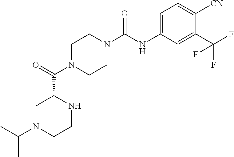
C1N(C(C2CN(C(C)C)CCN2)=O)CCN(C(NC2=CC=C([CN])C(C(F)(F)F)=C2)=O)C1
